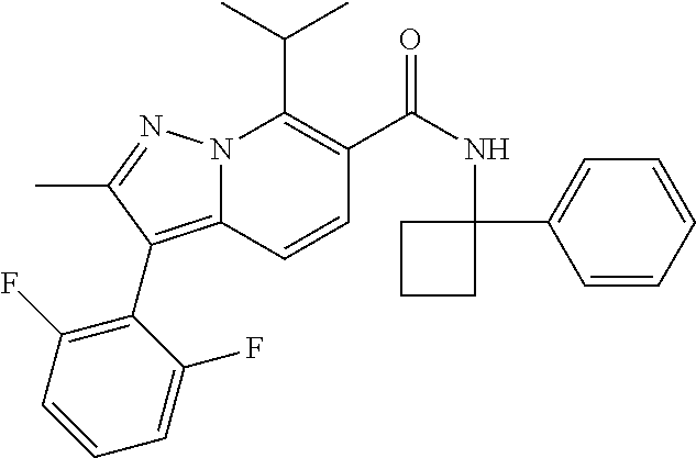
CC(C)C1=C(C(NC2(C3=CC=CC=C3)CCC2)=O)C=CC2=C(C3=C(F)C=CC=C3F)C(C)=NN12
